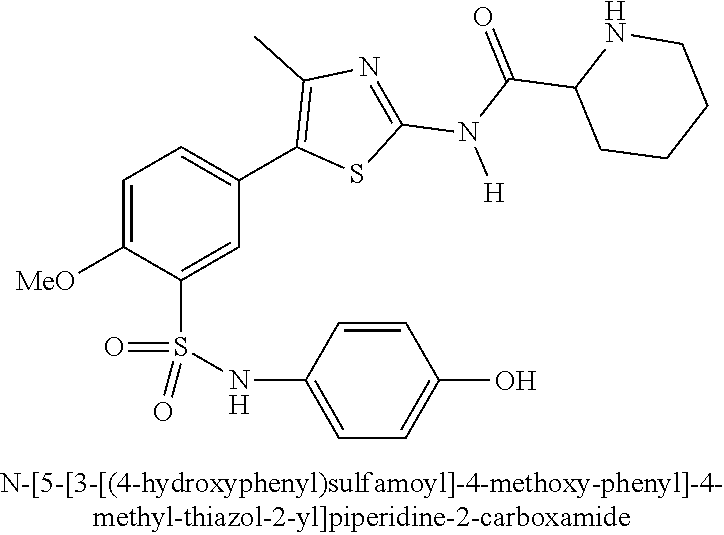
C1=C([OMe])C(S(NC2=CC=C(O)C=C2)(=O)=O)=CC(C2=C(C)N=C(N(C(C3CCCCN3)=O)[H])S2)=C1
